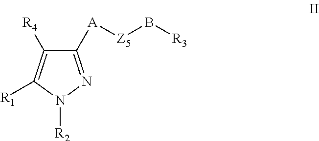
C1([A][Z5]B[R3])=NN([R2])C([R1])=C1[R4]
